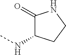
N(C)C1C(=O)NCC1
